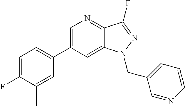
C1(C2=CC=C(F)C(C)=C2)=CN=C2C(=C1)N(CC1=CC=CN=C1)N=C2F
